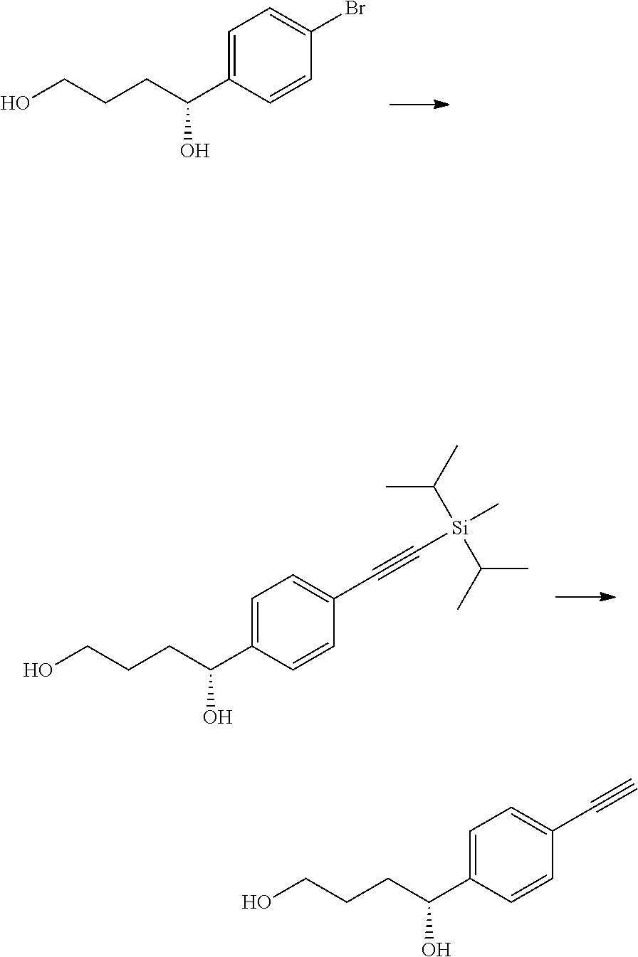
C1=C(C(CCCO)O)C=CC(Br)=C1.C1=C(C(CCCO)O)C=CC(C#C[Si](C(C)C)(C)C(C)C)=C1.C1=C(C(CCCO)O)C=CC(C#C)=C1
